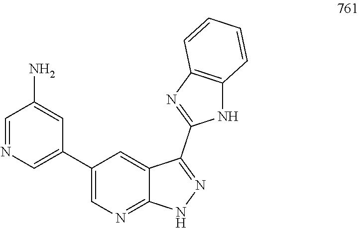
NC1=CC(C2=CN=C3C(=C2)C(C2=NC4=C(N2)C=CC=C4)=NN3)=CN=C1
